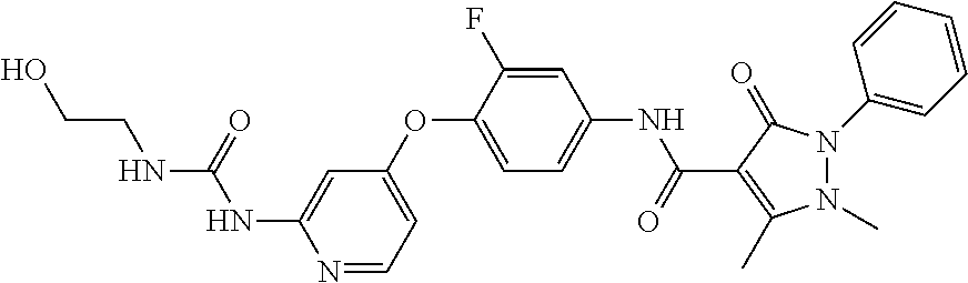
N1=CC=C(OC2=CC=C(NC(=O)C3=C(C)N(C)N(C4=CC=CC=C4)C3=O)C=C2F)C=C1NC(=O)NCCO
